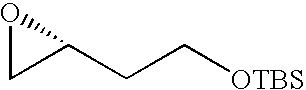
C([OTBS])CC1OC1
